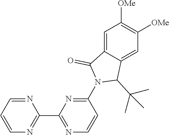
N1=CC=CN=C1C1=NC=CC(N2C(C(C)(C)C)C3=CC([OMe])=C([OMe])C=C3C2=O)=N1
